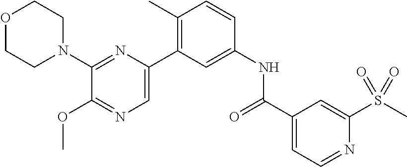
O1CCN(C2=NC(C3=C(C)C=CC(NC(C4=CC=NC(S(C)(=O)=O)=C4)=O)=C3)=CN=C2OC)CC1
